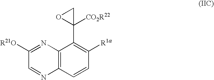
C1([R21O])=NC2=C(N=C1)C=CC([R1a])=C2C1([CO2R22])CO1
